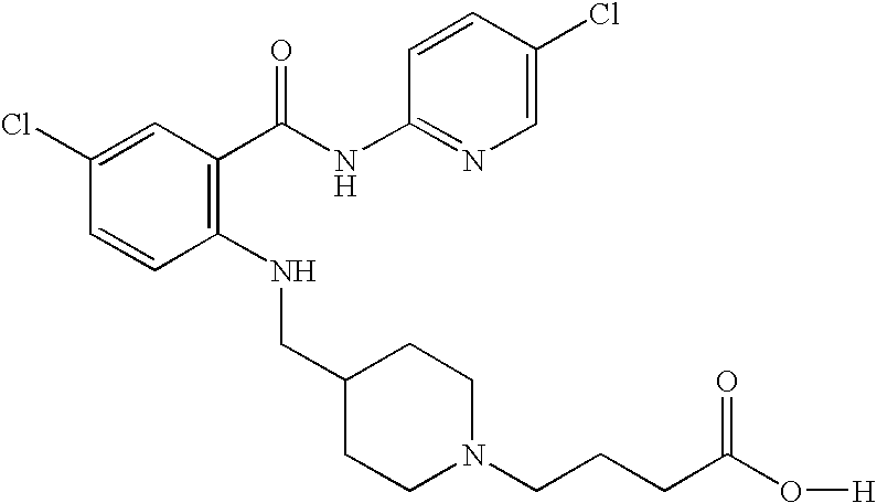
C1(Cl)=CC(C(NC2=NC=C(Cl)C=C2)=O)=C(NCC2CCN(CCCC(O[H])=O)CC2)C=C1
